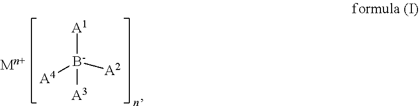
[A1][B-]([A3])([A4])[A2]
